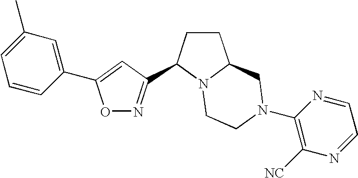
C1=CC(C2=CC(C3CCC4N3CCN(C3=C([NC])N=CC=N3)C4)=NO2)=CC(C)=C1
